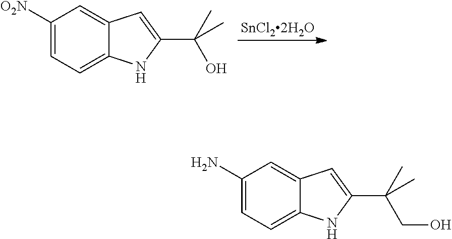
[SnCl22H2O].C1([O2N])=CC=C2C(=C1)C=C(C(O)(C)C)N2.C1(N)=CC=C2C(=C1)C=C(C(CO)(C)C)N2
